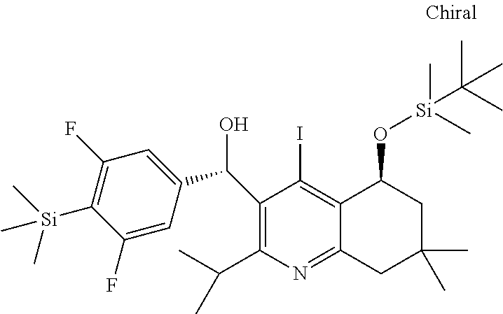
N1=C2C(=C(I)C(C(C3=CC(F)=C([Si](C)(C)C)C(F)=C3)O)=C1C(C)C)C(O[Si](C(C)(C)C)(C)C)CC(C)(C)C2
